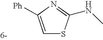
C1=C([Ph])N=C(NC)S1
